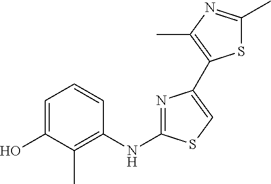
C1=C(O)C(C)=C(NC2=NC(C3=C(C)N=C(C)S3)=CS2)C=C1
